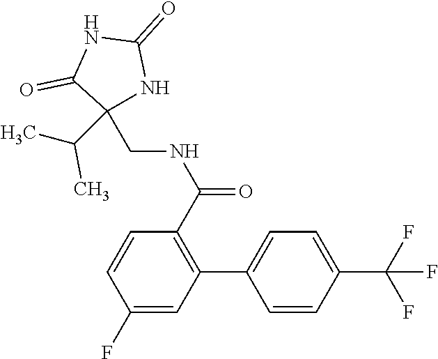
C1=CC(C(F)(F)F)=CC=C1C1=C(C(NCC2(C(C)C)NC(=O)NC2=O)=O)C=CC(F)=C1
